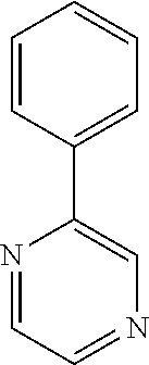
N1=CC=NC=C1C1=CC=CC=C1
